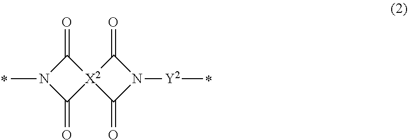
N1(C)C(=O)[X2]2(C1=O)C(=O)N([Y2]C)C2=O
